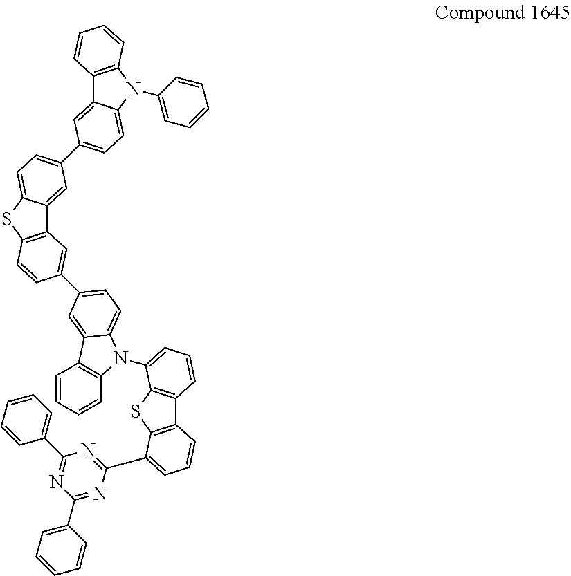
C12=C(SC3=CC=C(C4=CC=C5C(=C4)C4=C(N5C5=CC=CC=C5)C=CC=C4)C=C13)C=CC(C1=CC=C3N(C4=CC=CC5=C4SC4=C5C=CC=C4C4=NC(C5=CC=CC=C5)=NC(C5=CC=CC=C5)=N4)C4=C(C=CC=C4)C3=C1)=C2
